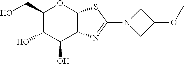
C1(CO)C(O)C(O)C2C(O1)SC(N1CC(OC)C1)=N2
